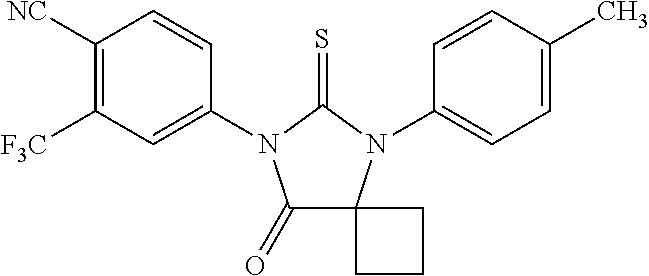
C1(=O)C2(N(C3=CC=C(C)C=C3)C(=S)N1C1=CC([F3C])=C([NC])C=C1)CCC2
